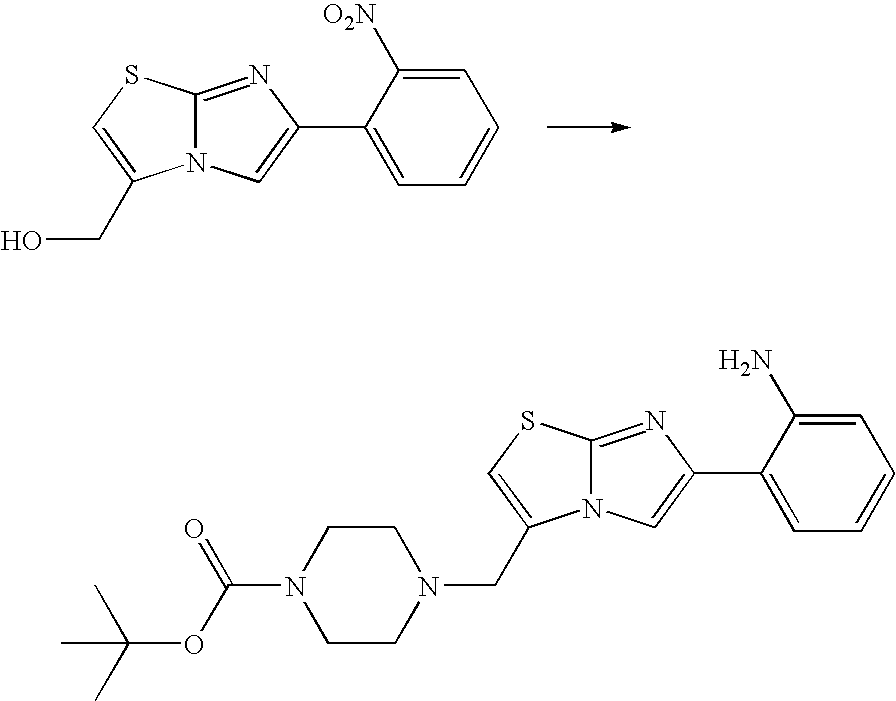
C12=NC(C3=CC=CC=C3[O2N])=CN1C(CO)=CS2.C12=NC(C3=CC=CC=C3N)=CN1C(CN1CCN(C(=O)OC(C)(C)C)CC1)=CS2
